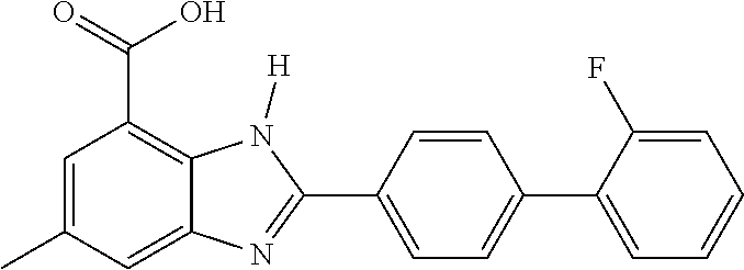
C1=C(C)C=C2C(=C1C(=O)O)N([H])C(C1=CC=C(C3=CC=CC=C3F)C=C1)=N2
